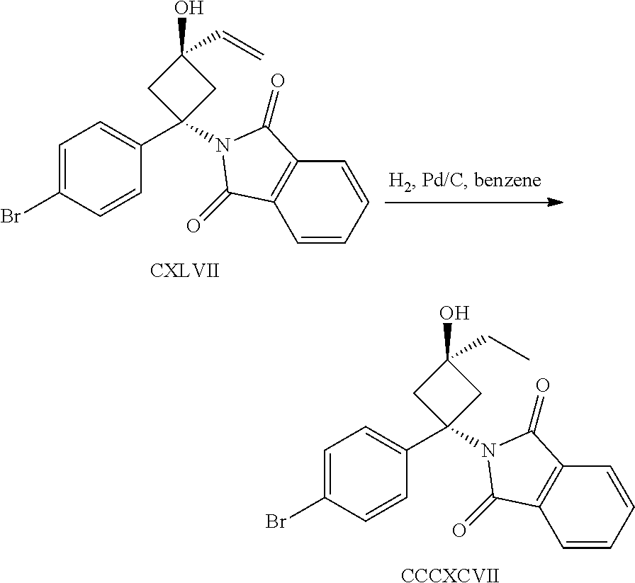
C1=C(Br)C=CC(C2(N3C(=O)C4=C(C=CC=C4)C3=O)CC(O)(C=C)C2)=C1.C1=C(Br)C=CC(C2(N3C(=O)C4=C(C=CC=C4)C3=O)CC(O)(CC)C2)=C1.[CCCXCVII]
